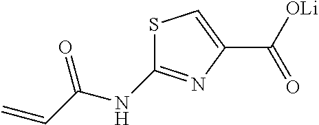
S1C(NC(C=C)=O)=NC(C([OLi])=O)=C1
